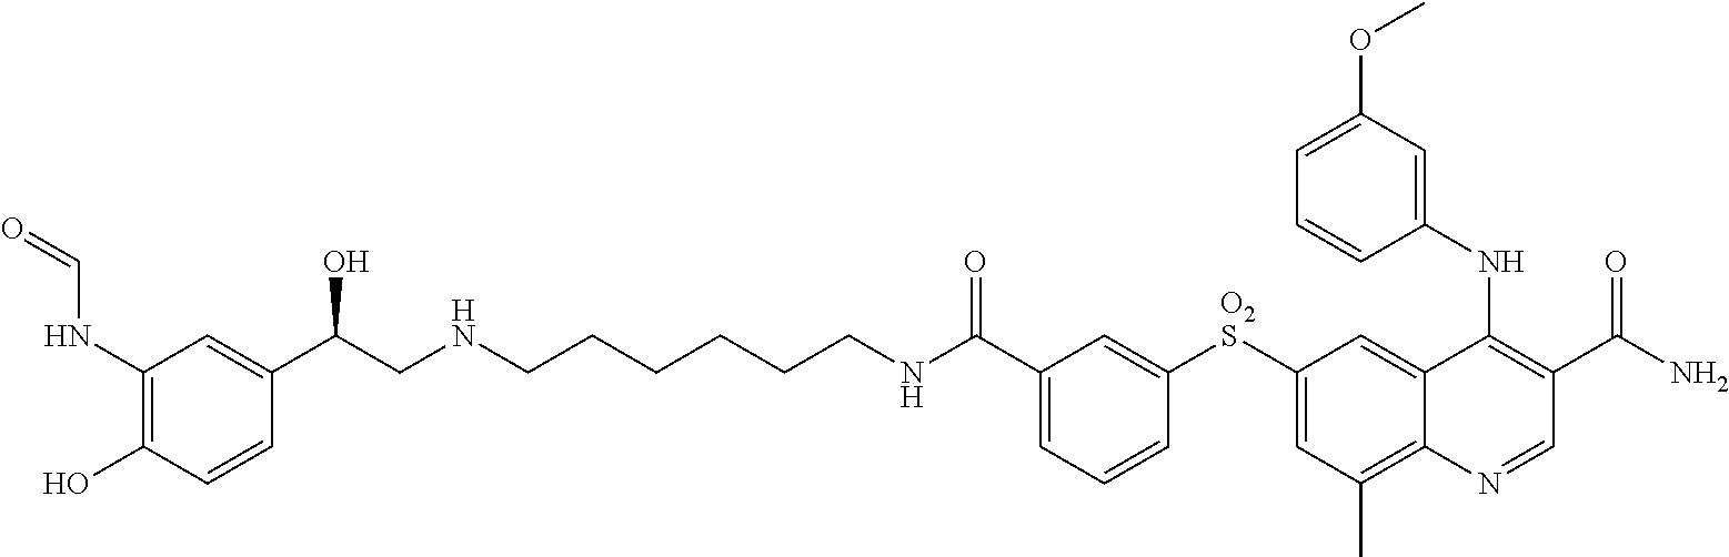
[O2S](C1=CC(C)=C2C(=C1)C(NC1=CC(OC)=CC=C1)=C(C(N)=O)C=N2)C1=CC(C(NCCCCCCNCC(C2=CC(NC=O)=C(O)C=C2)O)=O)=CC=C1
